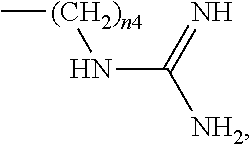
C[(CH2)n4]NC(=N)[NH2]
